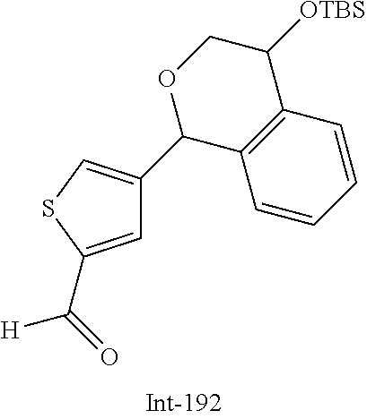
C1=C(C(=O)[H])SC=C1C1C2=C(C([OTBS])CO1)C=CC=C2
